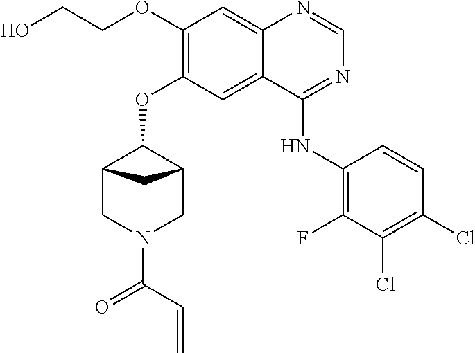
C(N1CC2C(OC3=C(OCCO)C=C4N=CN=C(NC5=C(F)C(Cl)=C(Cl)C=C5)C4=C3)C(C1)C2)(C=C)=O
